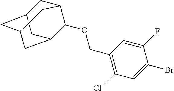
C(C1=C(Cl)C=C(Br)C(F)=C1)OC1C2CC3CC(CC1C3)C2
